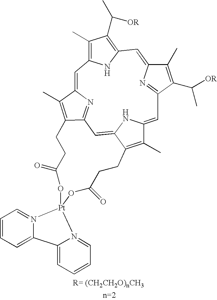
C1=C2N=C(C(C([OR])C)=C2C)C=C2NC3=CC4=NC(=CC5=C(C)C(C(C)[OR])=C1N5)C(C)=C4CCC(=O)O[Pt]1(OC(=O)CCC3=C2C)N2=CC=CC=C2C2=CC=CC=N12.[R= (CH2CH2O)nCH3]
